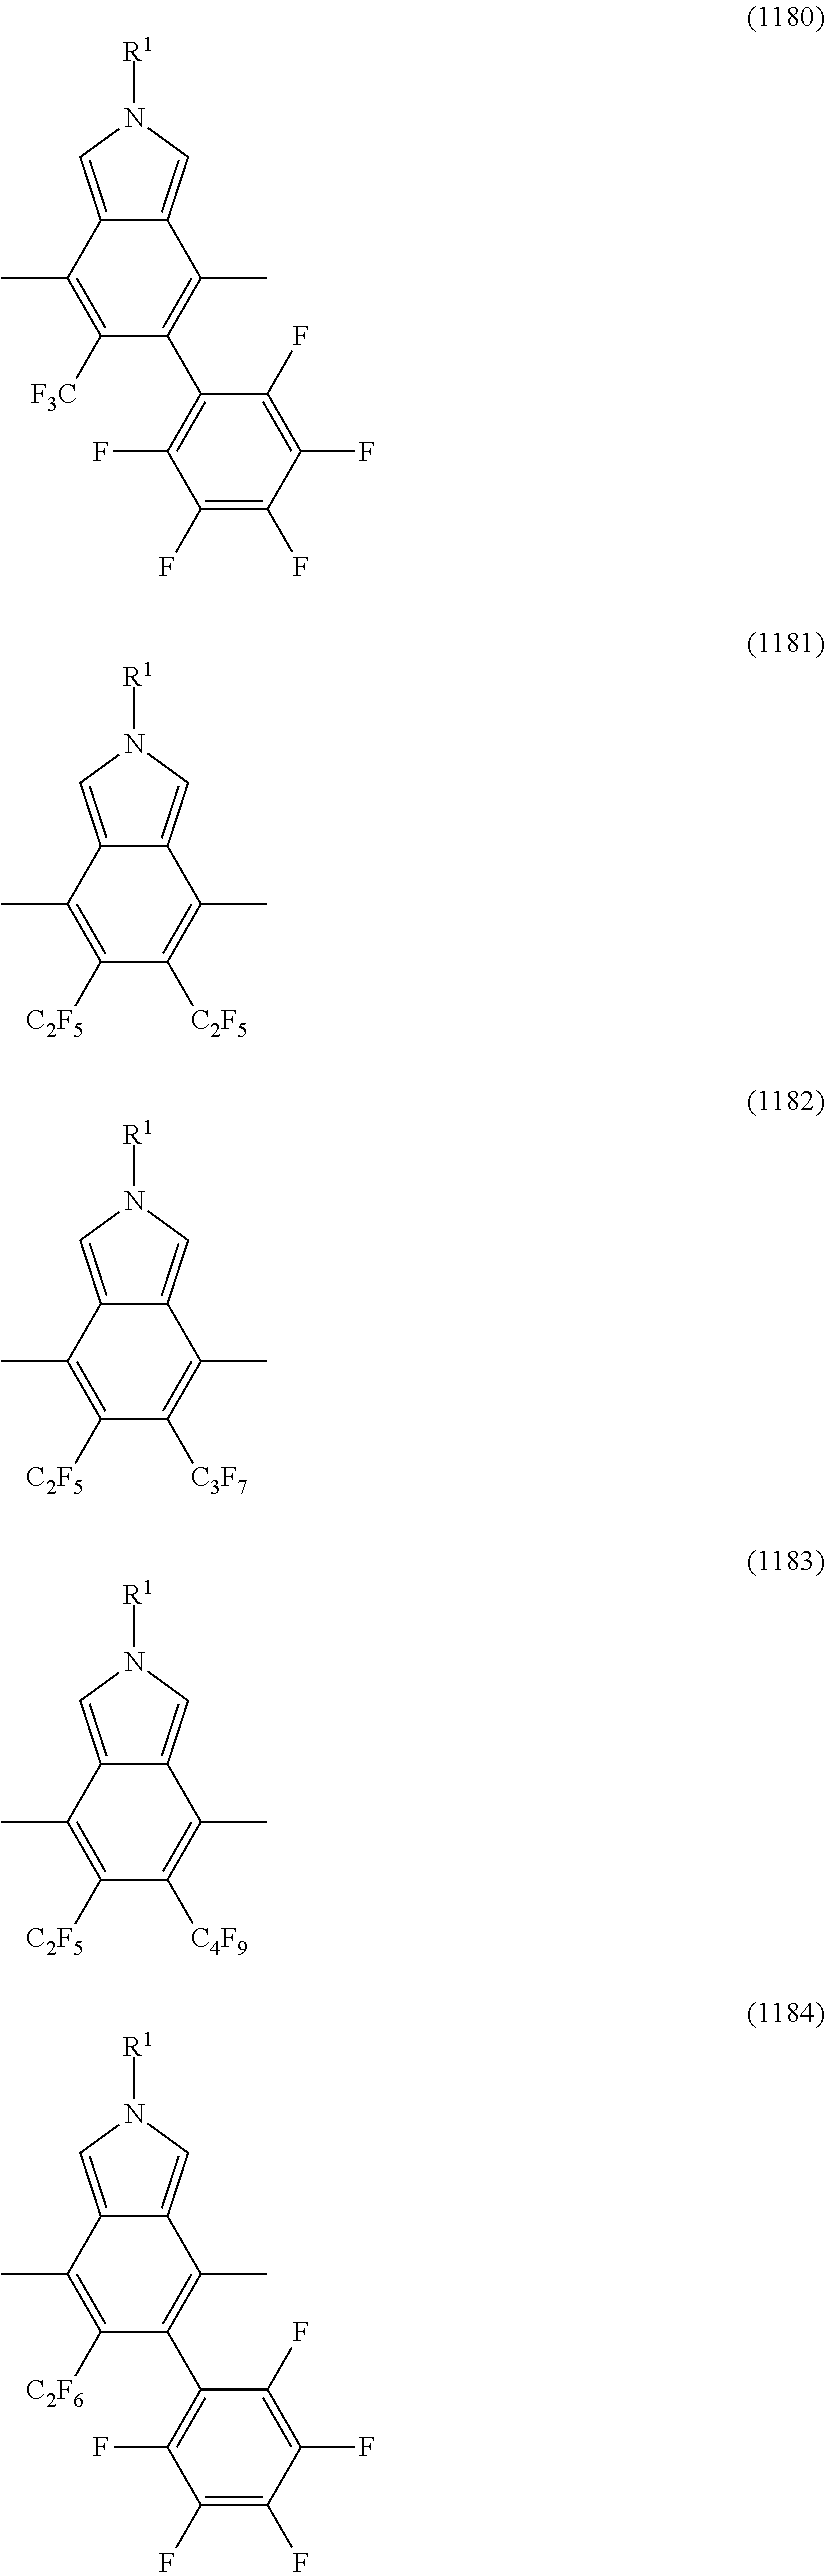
C12=CN([R1])C=C1C(C)=C(C1=C(F)C(F)=C(F)C(F)=C1F)C([F3C])=C2C.C12=CN([R1])C=C1C(C)=C([C2F5])C([C2F5])=C2C.C12=CN([R1])C=C1C(C)=C([C3F7])C([C2F5])=C2C.C12=CN([R1])C=C1C(C)=C([C4F9])C([C2F5])=C2C.C12=CN([R1])C=C1C(C)=C(C1=C(F)C(F)=C(F)C(F)=C1F)C([C2F6])=C2C
